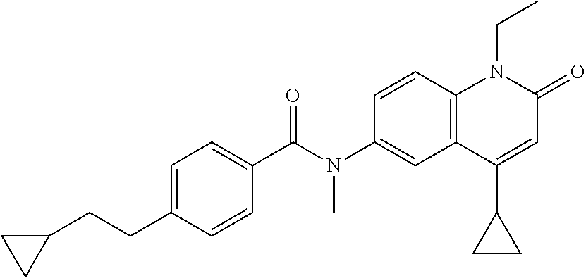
N(C1=CC2=C(C=C1)N(CC)C(=O)C=C2C1CC1)(C(C1=CC=C(CCC2CC2)C=C1)=O)C
